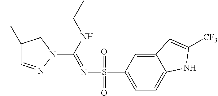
C1=C(S(N=C(N2CC(C)(C)C=N2)NCC)(=O)=O)C=C2C(=C1)NC([CF3])=C2
